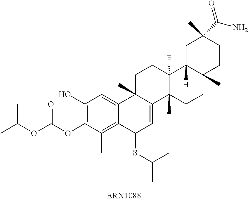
C1(O)=C(OC(OC(C)C)=O)C(C)=C2C(=C1)C1(C)C(=CC2SC(C)C)C2(C)C(C)(CC1)C1([H])C(C)(CC2)CCC(C)(C(N)=O)C1
